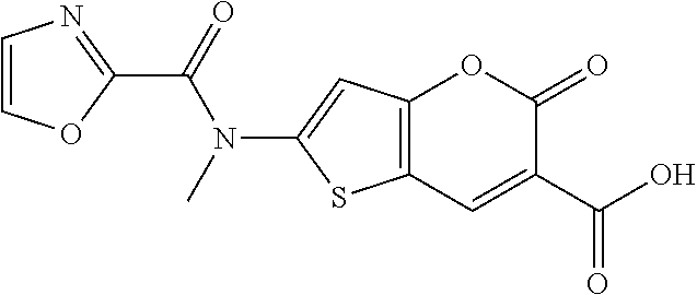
C12=C(C=C(C(=O)O)C(=O)O1)SC(N(C(C1=NC=CO1)=O)C)=C2
